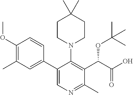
C1(OC)=C(C)C=C(C2=CN=C(C)C(C(C(O)=O)OC(C)(C)C)=C2N2CCC(C)(C)CC2)C=C1
